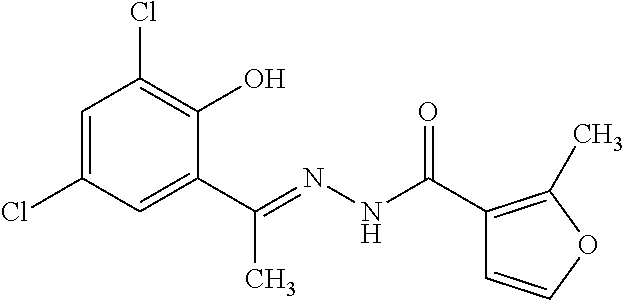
C1=C(Cl)C=C(C(=NNC(C2=C(C)OC=C2)=O)C)C(O)=C1Cl
